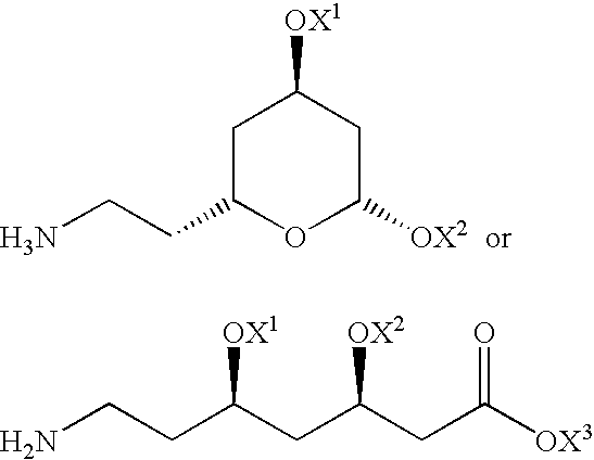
C1C(CCN)OC([OX2])CC1[OX1].NCCC(CC(CC([OX3])=O)[OX2])[OX1]
